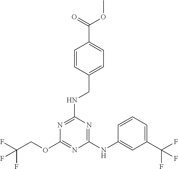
FC(F)(COC1=NC(NC2=CC(C(F)(F)F)=CC=C2)=NC(NCC2=CC=C(C(OC)=O)C=C2)=N1)F
